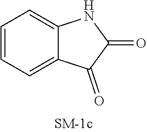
C1=CC=C2C(=C1)NC(=O)C2=O
